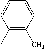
C1(C)=C(C)C=CC=C1
